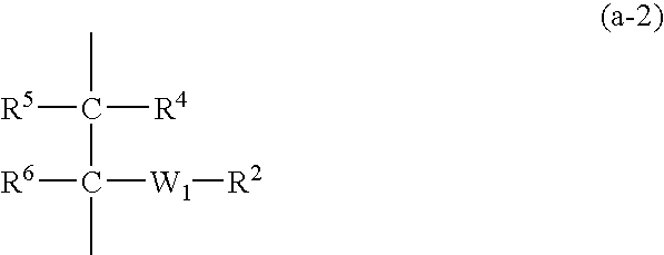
CC([R4])([R5])C([W1][R2])([R6])C
